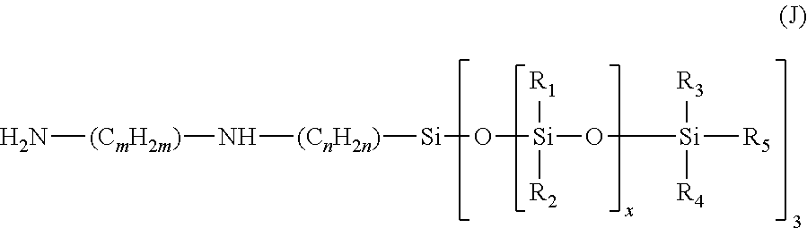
N[(CmH2m)]N[(CnH2n)][Si]O[Si](O[Si]([R3])([R4])[R5])([R1])[R2]
